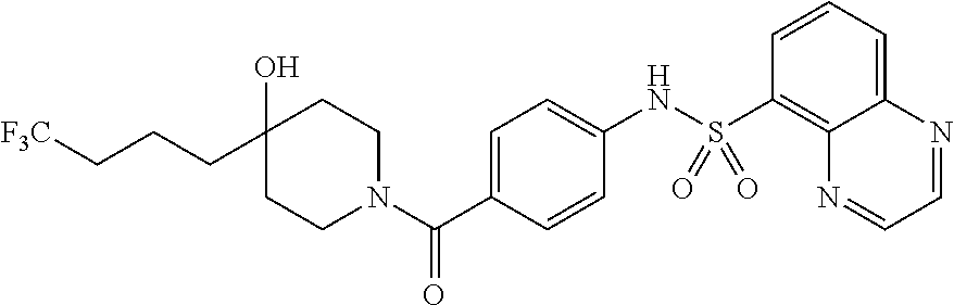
C1=CC=C2C(=C1S(NC1=CC=C(C(N3CCC(O)(CCC[F3C])CC3)=O)C=C1)(=O)=O)N=CC=N2
